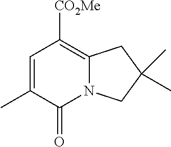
C1=C(C)C(=O)N2C(=C1[CO2Me])CC(C)(C)C2
